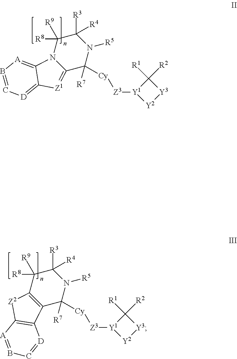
[Z3]([Y1]1[Y2][Y3]C1([R1])[R2])[Cy]C1([R7])N([R5])C([R3])([R4])C([R9])([R8])N2C1=[Z1]C1=[D]C=B[A]=C21.[Z3]([Y1]1[Y2][Y3]C1([R1])[R2])[Cy]C1([R7])N([R5])C([R3])([R4])C([R9])([R8])C2=C1C1=C([Z2]2)[A]=BC=[D]1
